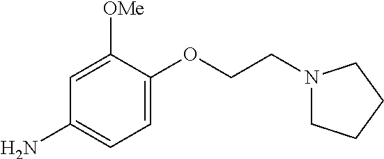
C1=C(OCCN2CCCC2)C([OMe])=CC(N)=C1
